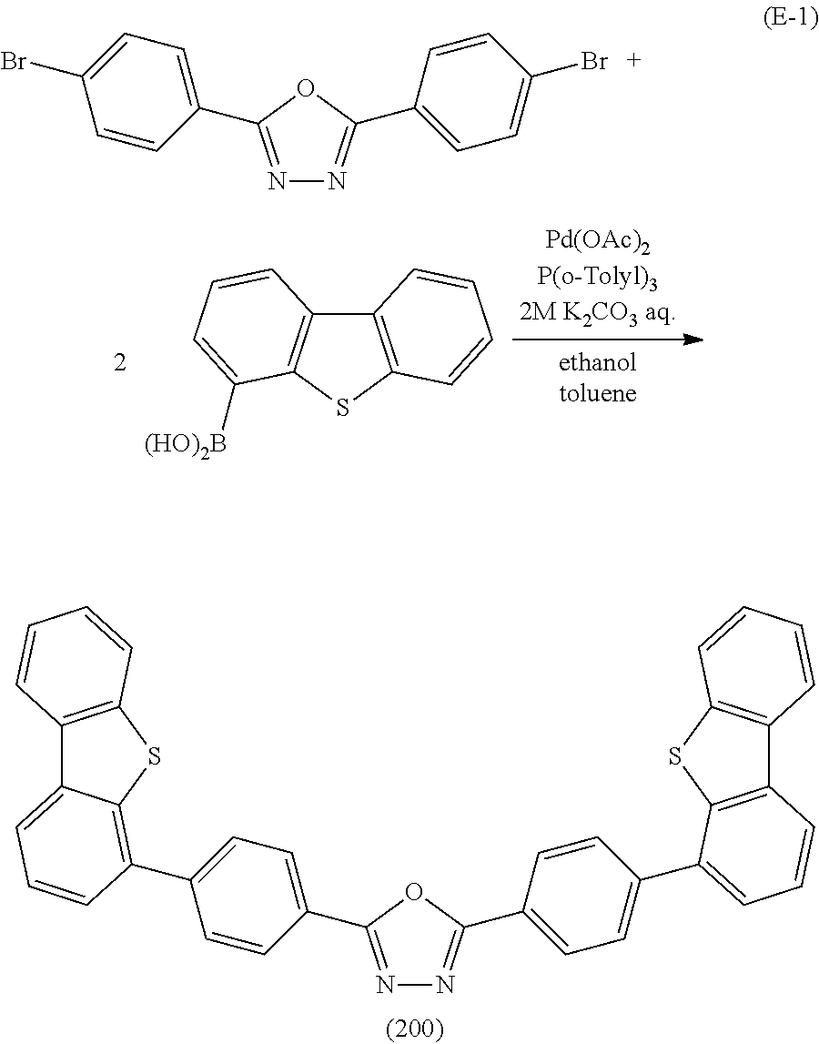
C12=C(SC3=C1C=CC=C3[(HO)2B])C=CC=C2.N1=C(C2=CC=C(C3=C4C(=CC=C3)C3=C(S4)C=CC=C3)C=C2)OC(C2=CC=C(C3=CC=CC4=C3SC3=C4C=CC=C3)C=C2)=N1.N1=C(C2=CC=C(Br)C=C2)OC(C2=CC=C(Br)C=C2)=N1
